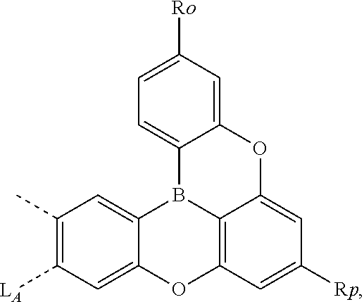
C1=C2C3=C(C=C1[Rp])OC1=CC([LA])=C(C)C=C1B3C1=CC=C([Ro])C=C1O2
